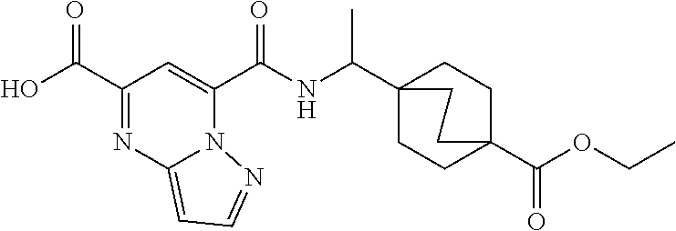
C1CC2(C(OCC)=O)CCC1(C(C)NC(C1=CC(C(O)=O)=NC3=CC=NN31)=O)CC2
